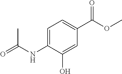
C1=C(O)C(NC(C)=O)=CC=C1C(OC)=O
